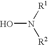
ON([R1])[R2]
